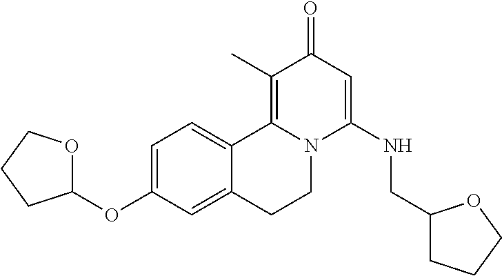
C1=C(OC2OCCC2)C=C2C(=C1)C1=C(C)C(=O)C=C(NCC3CCCO3)N1CC2
